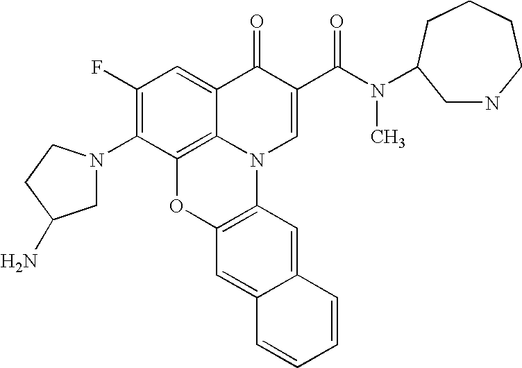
C1(F)=C(N2CC(N)CC2)C2=C3C(=C1)C(=O)C(C(N(C)C1CNCCCC1)=O)=CN3C1=C(O2)C=C2C(=C1)C=CC=C2
